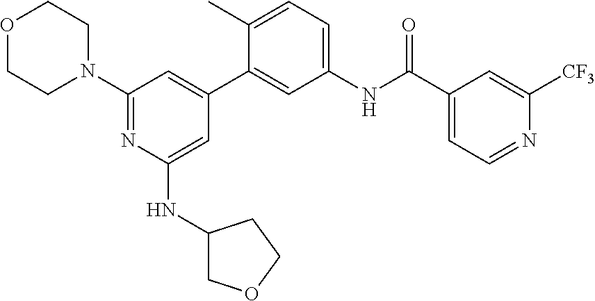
O1CCN(C2=NC(NC3COCC3)=CC(C3=CC(NC(C4=CC=NC([CF3])=C4)=O)=CC=C3C)=C2)CC1
